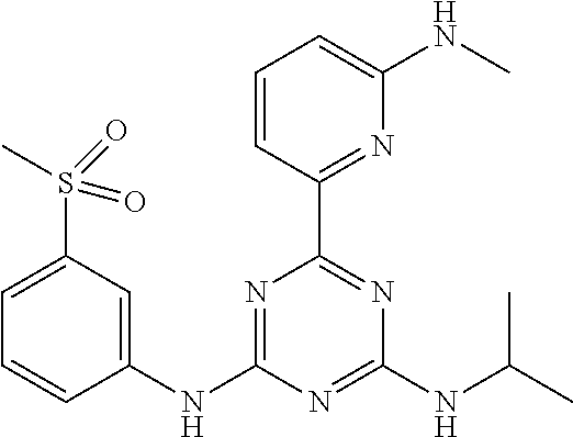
C1(S(C)(=O)=O)=CC=CC(NC2=NC(C3=NC(NC)=CC=C3)=NC(NC(C)C)=N2)=C1
